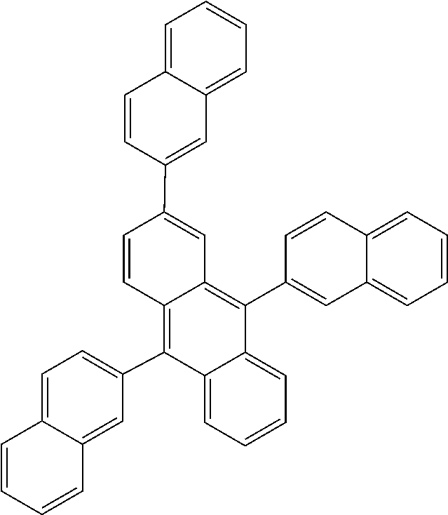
C1=C2C(=CC=C1)C=C(C1=C3C(=C(C4=CC=C5C=CC=CC5=C4)C4=CC=CC=C14)C=CC(C1=CC4=CC=CC=C4C=C1)=C3)C=C2
